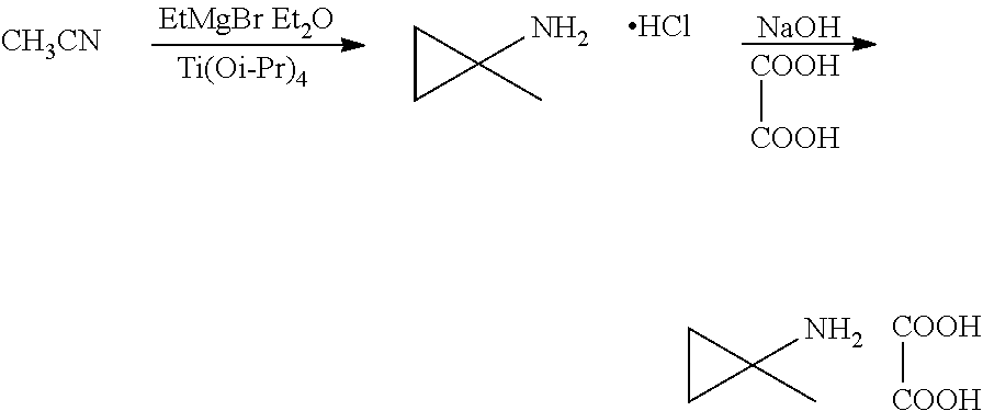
[Ti(Oi-Pr)4].C1CC1(N)C.Cl.[NaOH].[COOH][COOH].[CH3CN].C1CC1(N)C.[COOH][COOH]
